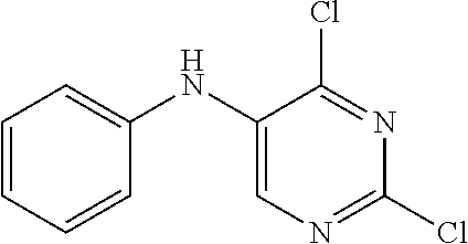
C1(NC2=CC=CC=C2)=CN=C(Cl)N=C1Cl
